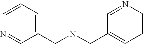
C1(CNCC2=CC=CN=C2)=CC=CN=C1
